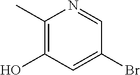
C1(C)=C(O)C=C(Br)C=N1
